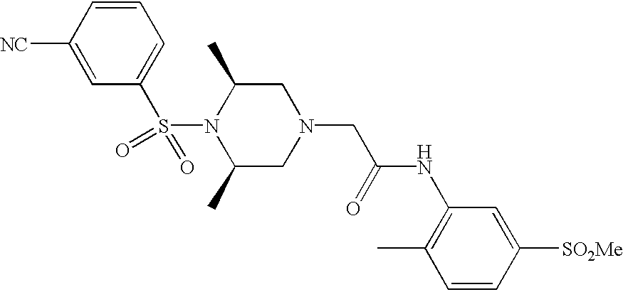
C1=CC([NC])=CC(S(N2C(C)CN(CC(=O)NC3=C(C)C=CC([SO2Me])=C3)CC2C)(=O)=O)=C1
